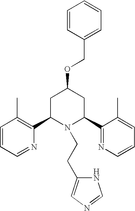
C1=CC=NC(C2N(CCC3=CN=CN3)C(C3=NC=CC=C3C)CC(OCC3=CC=CC=C3)C2)=C1C
